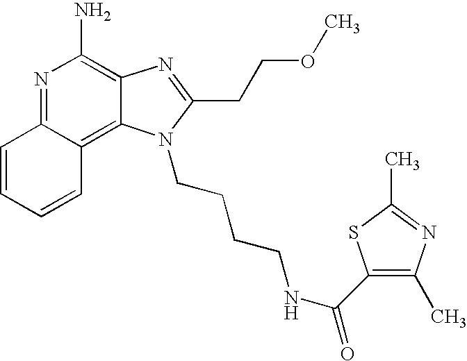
N1=C2C(=C3C(=C1N)N=C(CCOC)N3CCCCNC(=O)C1=C(C)N=C(C)S1)C=CC=C2
